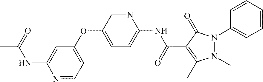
N1=CC=C(OC2=CC=C(NC(C3=C(C)N(C)N(C4=CC=CC=C4)C3=O)=O)N=C2)C=C1NC(=O)C
